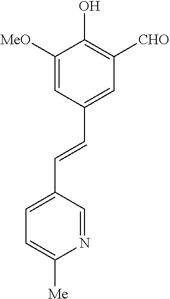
C1=C([MeO])C(O)=C([CHO])C=C1C=CC1=CC=C([Me])N=C1
